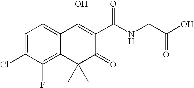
C12=C(F)C(Cl)=CC=C1C(O)=C(C(NCC(O)=O)=O)C(=O)C2(C)C
